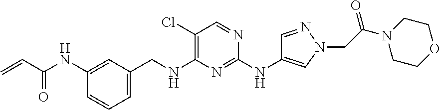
C1=C(CNC2=C(Cl)C=NC(NC3=CN(CC(=O)N4CCOCC4)N=C3)=N2)C=C(NC(C=C)=O)C=C1
